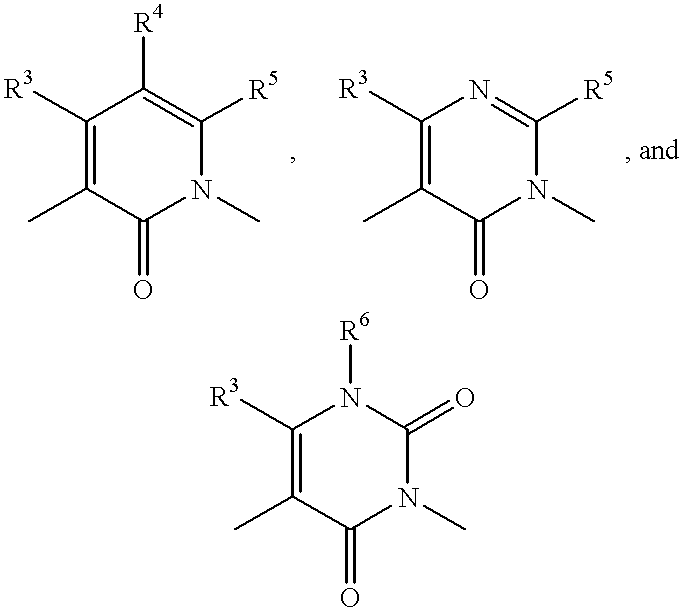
C1([R3])=C(C)C(=O)N(C)C([R5])=C1[R4].C1([R3])=C(C)C(=O)N(C)C([R5])=N1.C1([R3])=C(C)C(=O)N(C)C(=O)N1[R6]
